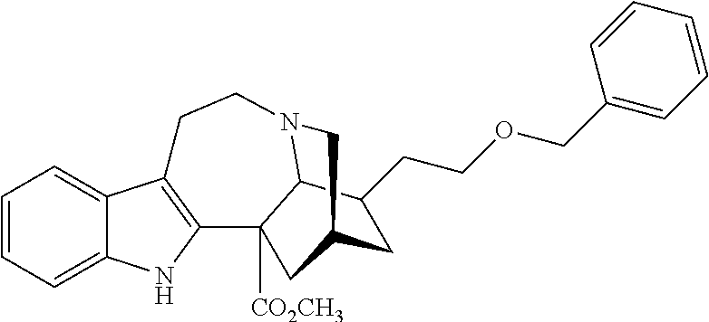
C1=CC=C2C(=C1)C1=C(N2)C2([CO2CH3])C3N(CC1)CC(C2)CC3CCOCC1=CC=CC=C1
